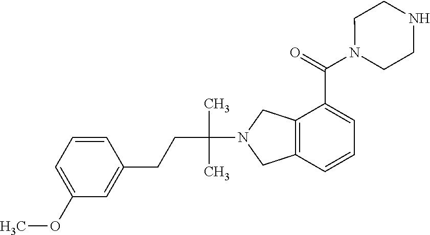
C1=CC=C(OC)C=C1CCC(N1CC2=C(C1)C(C(N1CCNCC1)=O)=CC=C2)(C)C
